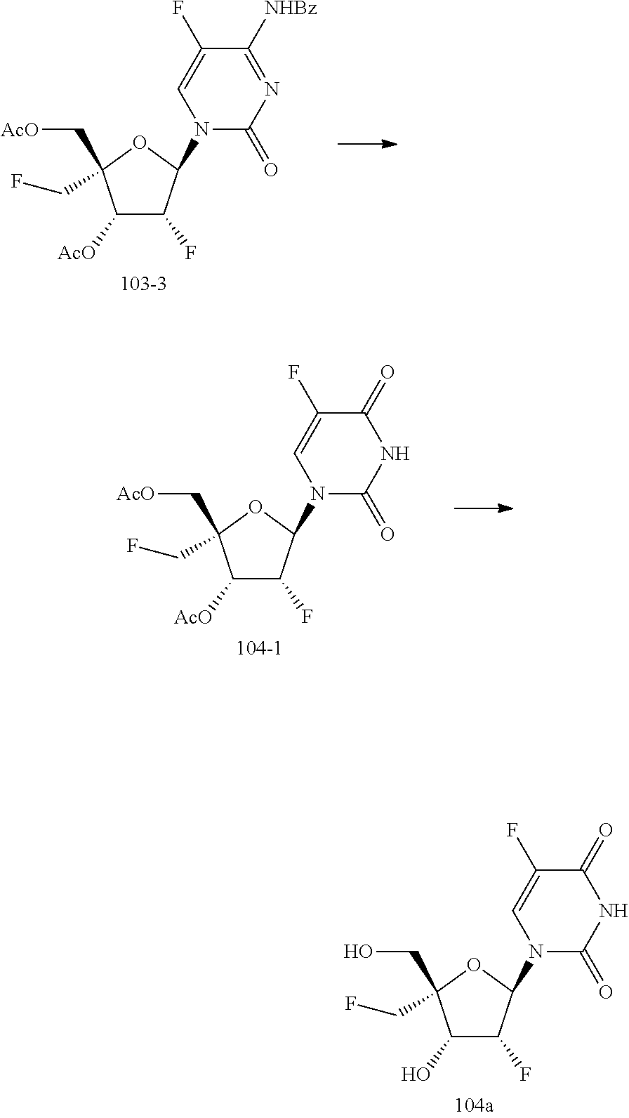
C1(O)C(F)C(N2C(=O)NC(=O)C(F)=C2)OC1(CO)CF.C1([AcO])C(F)C(N2C(=O)N=C([NHBz])C(F)=C2)OC1(C[AcO])CF.C1([AcO])C(F)C(N2C(=O)NC(=O)C(F)=C2)OC1(C[AcO])CF
